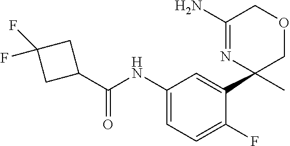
C1(C(=O)NC2=CC=C(F)C(C3(C)COCC(N)=N3)=C2)CC(F)(F)C1
